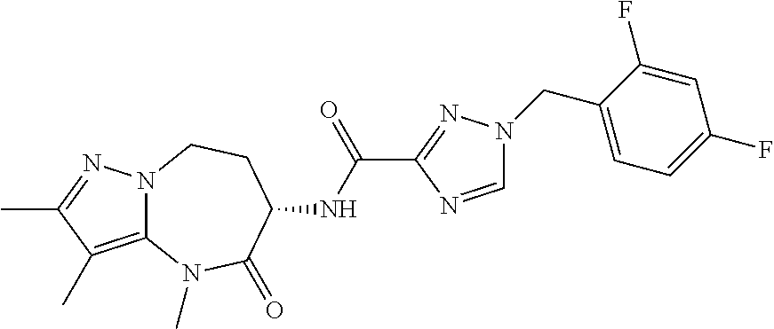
N12C(=C(C)C(C)=N1)N(C)C(=O)C(NC(C1=NN(CC3=CC=C(F)C=C3F)C=N1)=O)CC2
